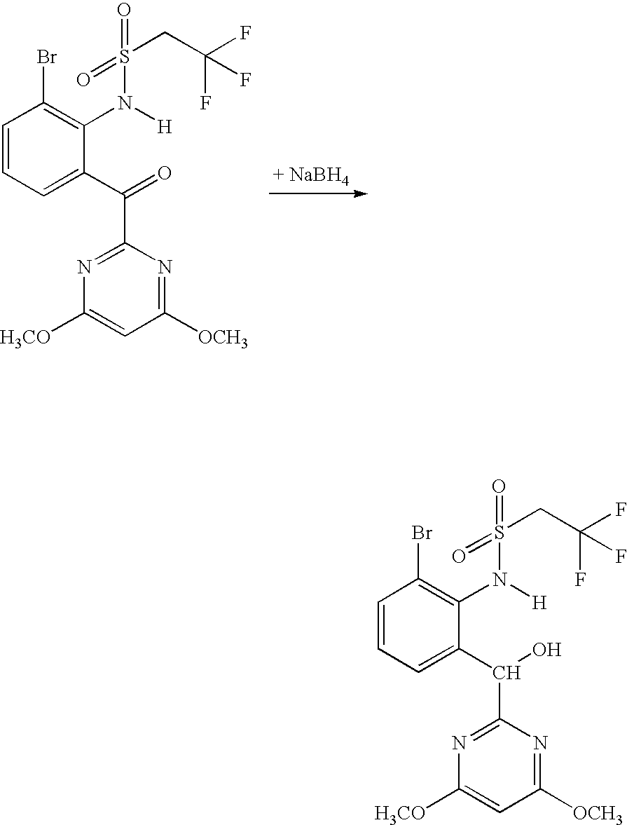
C1=CC=C(C(C2=NC([H3CO])=CC([OCH3])=N2)=O)C(N(S(=O)(=O)CC(F)(F)F)[H])=C1Br.C1=CC=C(C(C2=NC([H3CO])=CC([OCH3])=N2)O)C(N(S(=O)(=O)CC(F)(F)F)[H])=C1Br
